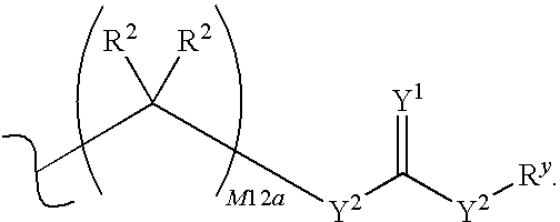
[Y2](C([Y2][Ry])=[Y1])C([R2])([R2])C
